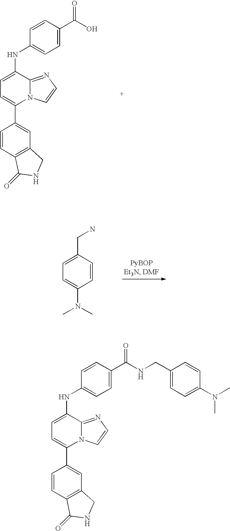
C1=CC(C(O)=O)=CC=C1NC1=CC=C(C2=CC3=C(C=C2)C(=O)NC3)N2C1=NC=C2.C1=C(CN)C=CC(N(C)C)=C1.C1=CC(C(NCC2=CC=C(N(C)C)C=C2)=O)=CC=C1NC1=CC=C(C2=CC3=C(C=C2)C(=O)NC3)N2C1=NC=C2
